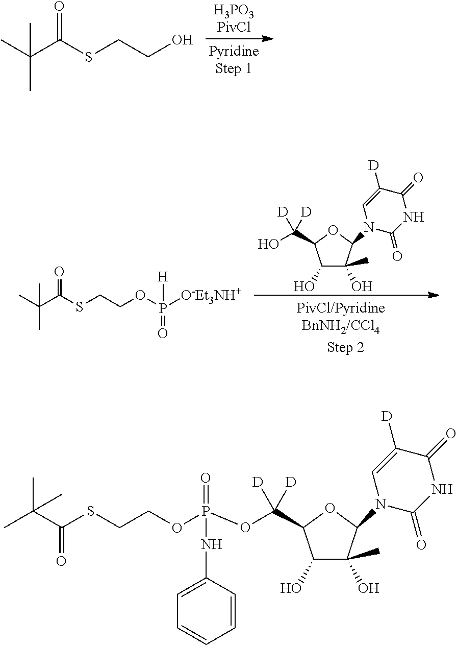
C1(O)C(C)(O)C(N2C(=O)NC(=O)C([D])=C2)OC1C(OP(OCCSC(C(C)(C)C)=O)(=O)NC1=CC=CC=C1)([D])[D].CC(C(SCCO)=O)(C)C.C1(O)C(C)(O)C(N2C(=O)NC(=O)C([D])=C2)OC1C(O)([D])[D].CC(C(SCCOP([O-Et3NH+])([H])=O)=O)(C)C
